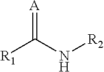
[R1]C(N[R2])=[A]
